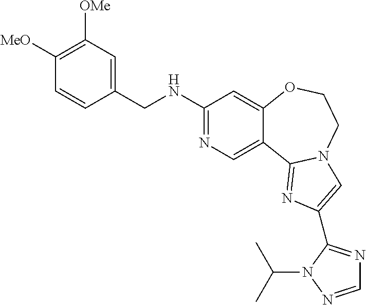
C(NC1=NC=C2C(=C1)OCCN1C2=NC(C2=NC=NN2C(C)C)=C1)C1=CC([OMe])=C([MeO])C=C1
